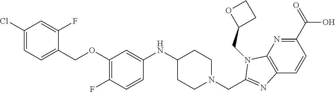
C1(C(=O)O)=NC2=C(C=C1)N=C(CN1CCC(NC3=CC(OCC4=CC=C(Cl)C=C4F)=C(F)C=C3)CC1)N2CC1CCO1
